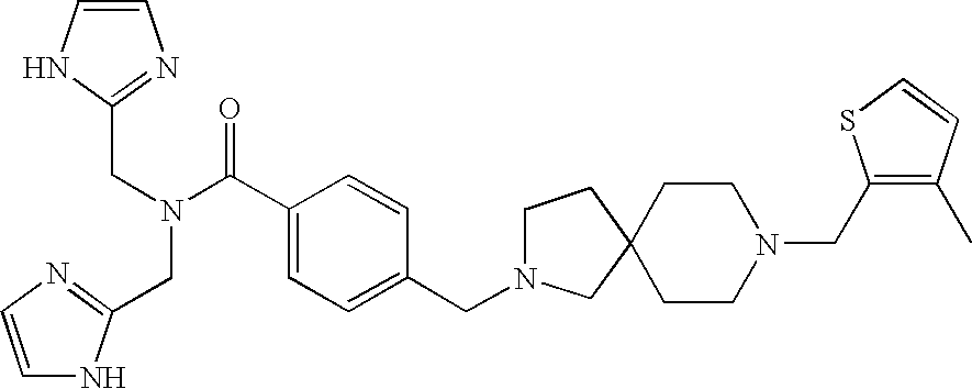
C1=CNC(CN(C(C2=CC=C(CN3CCC4(C3)CCN(CC3=C(C)C=CS3)CC4)C=C2)=O)CC2=NC=CN2)=N1
